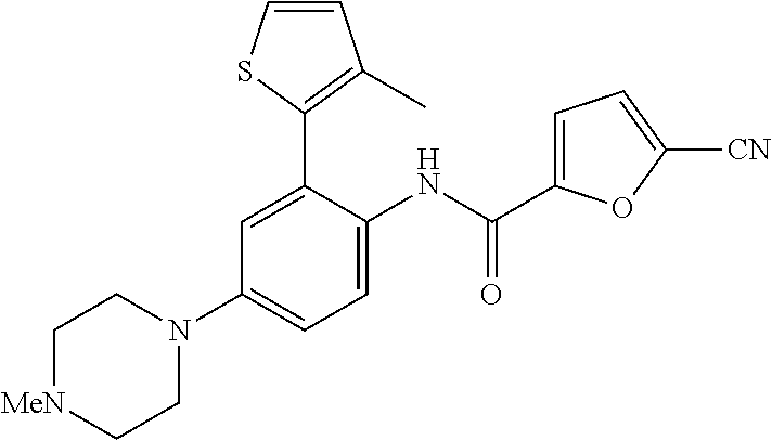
C1[MeN]CCN(C2=CC=C(NC(=O)C3=CC=C([CN])O3)C(C3=C(C)C=CS3)=C2)C1
